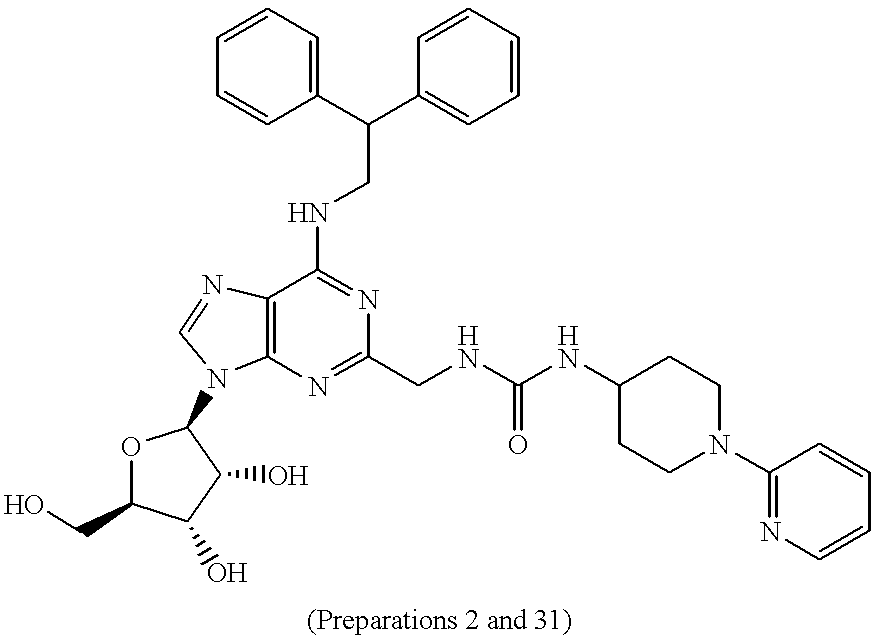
C1(C(C2=CC=CC=C2)CNC2=NC(CNC(NC3CCN(C4=NC=CC=C4)CC3)=O)=NC3=C2N=CN3C2OC(CO)C(O)C2O)=CC=CC=C1
